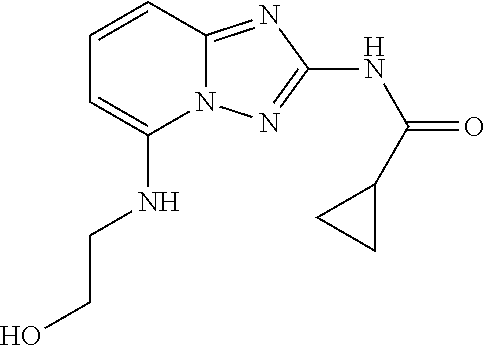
C1(NCCO)=CC=CC2=NC(NC(=O)C3CC3)=NN12
